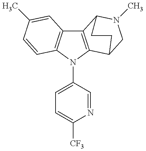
C12=C(N(C3=CC=C([CF3])N=C3)C3=C1C=C(C)C=C3)C1CN(C)C2CC1
